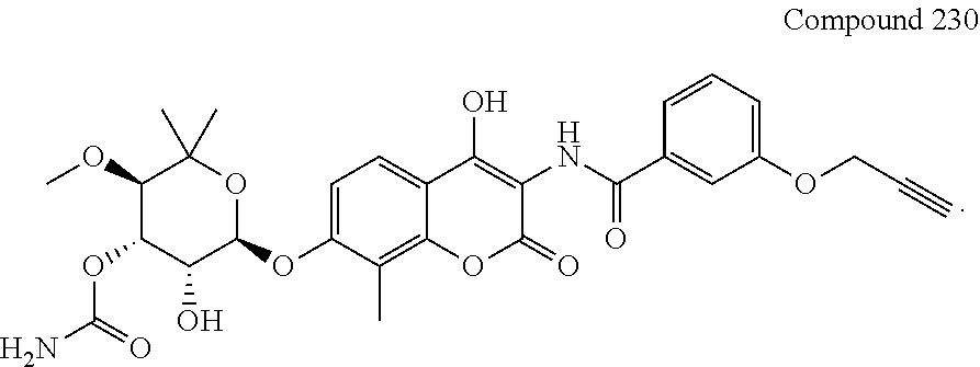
C1(C(=O)NC2=C(O)C3=CC=C(OC4C(O)C(OC(N)=O)C(OC)C(C)(C)O4)C(C)=C3OC2=O)=CC(OCC#C)=CC=C1
